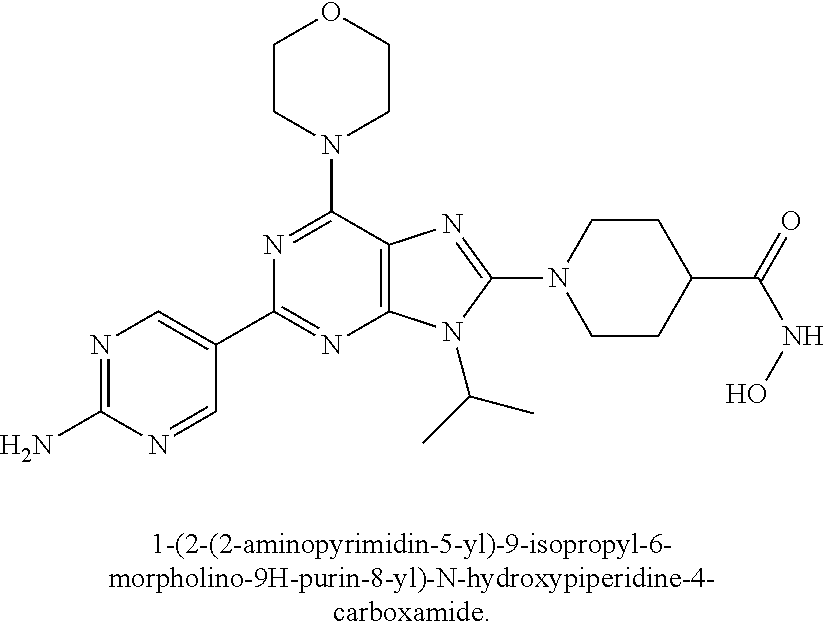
N1=C(N)N=CC(C2=NC3=C(C(N4CCOCC4)=N2)N=C(N2CCC(C(=O)NO)CC2)N3C(C)C)=C1
